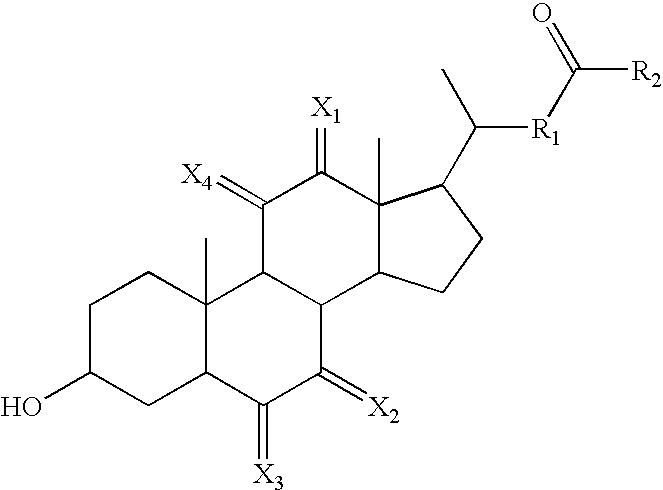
C1C(O)CC2C(C)(C1)C1C(C(=[X2])C2=[X3])C2C(C)(C(=[X1])C1=[X4])C(C(C)[R1]C([R2])=O)CC2
